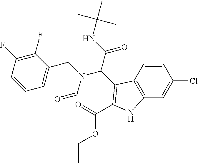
C12=C(NC(C(OCC)=O)=C1C(C(NC(C)(C)C)=O)N(CC1=CC=CC(F)=C1F)C=O)C=C(Cl)C=C2
